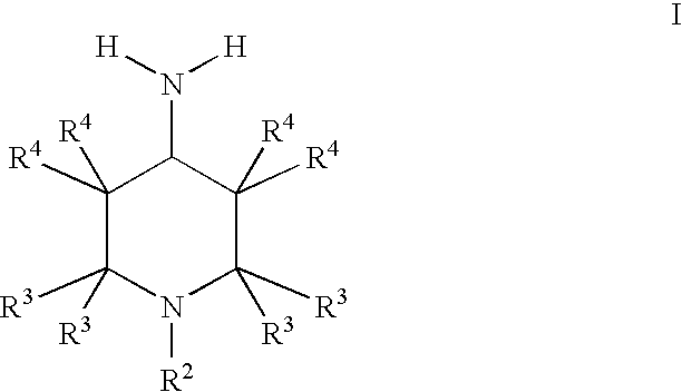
C1([R4])([R4])C([R3])([R3])N([R2])C([R3])([R3])C([R4])([R4])C1N([H])[H]
